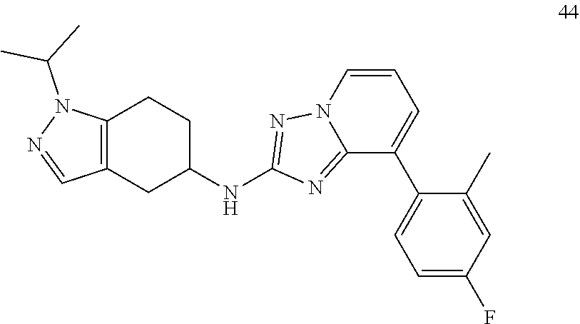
C12=NC(NC3CCC4=C(C=NN4C(C)C)C3)=NN1C=CC=C2C1=CC=C(F)C=C1C
